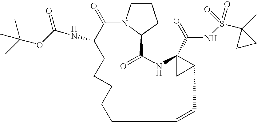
C1CN2C(C1)C(=O)NC1(C(=O)NS(C3(C)CC3)(=O)=O)CC1C=CCCCCCC(NC(=O)OC(C)(C)C)C2=O
